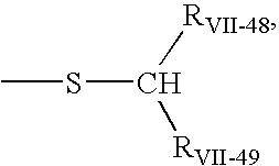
CSC([RVII-49])[RVII-48]
